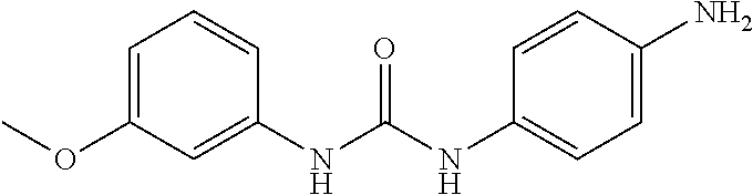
C1(NC(NC2=CC(OC)=CC=C2)=O)=CC=C(N)C=C1
